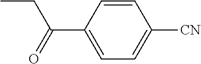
C1=C(C(CC)=O)C=CC([CN])=C1
